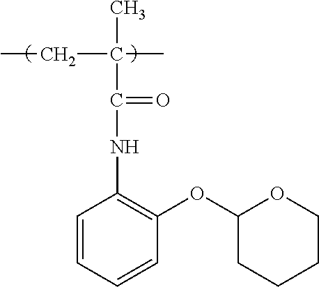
C1=CC=CC(OC2CCCCO2)=C1NC(=O)C(C)(CC)C
